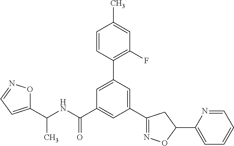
C1(C2=NOC(C3=CC=CC=N3)C2)=CC(C2=C(F)C=C(C)C=C2)=CC(C(NC(C2=CC=NO2)C)=O)=C1
